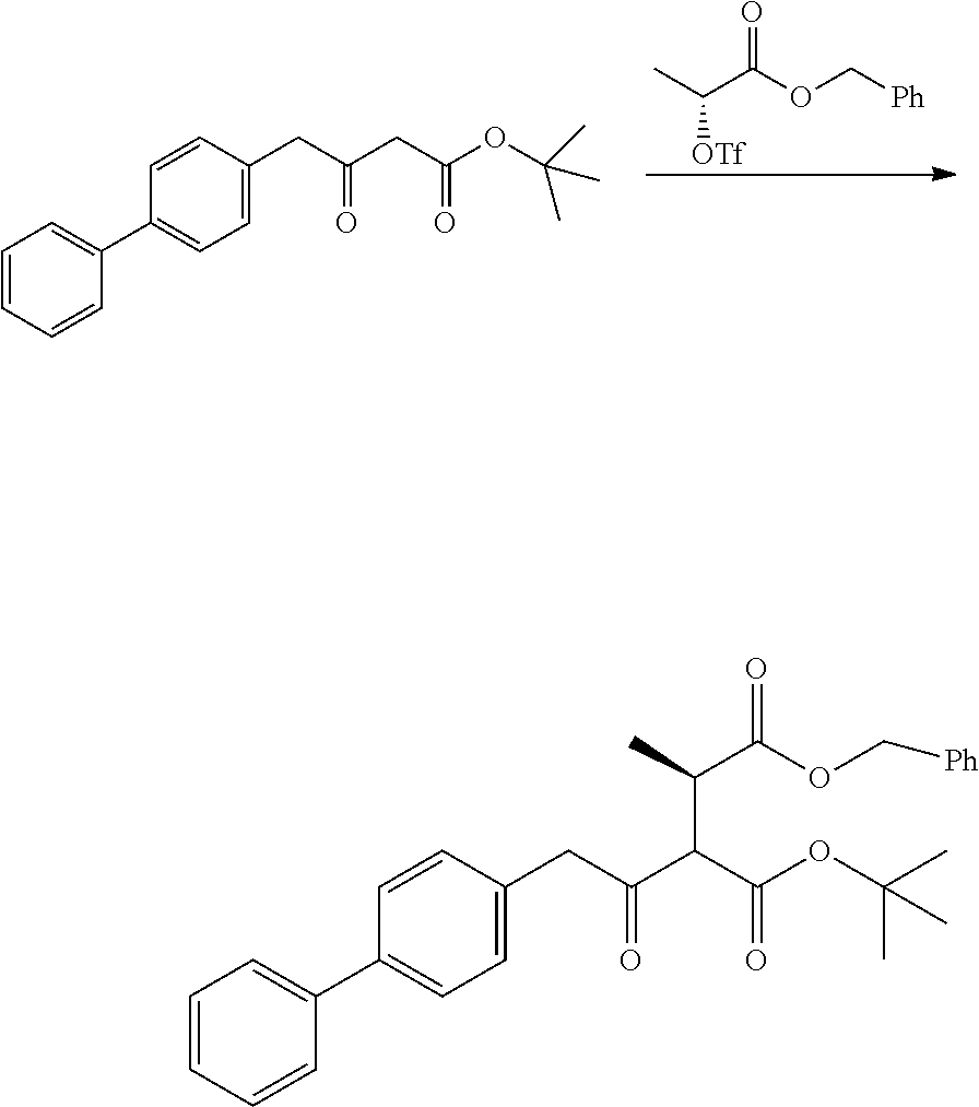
CC(C(OC[Ph])=O)[OTf].C1=CC=CC(C2=CC=C(CC(CC(OC(C)(C)C)=O)=O)C=C2)=C1.C1=CC=CC(C2=CC=C(CC(=O)C(C(OC(C)(C)C)=O)C(C)C(OC[Ph])=O)C=C2)=C1
